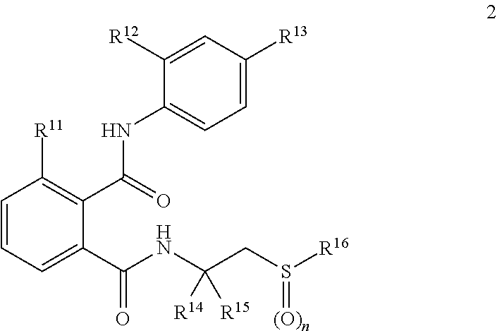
C1=CC=C(C(=O)NC(CS(=[(O)n])[R16])([R14])[R15])C(C(NC2=CC=C([R13])C=C2[R12])=O)=C1[R11]
